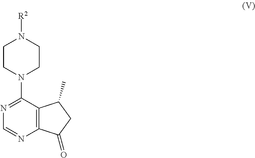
C12=C(C(N3CCN([R2])CC3)=NC=N1)C(C)CC2=O
